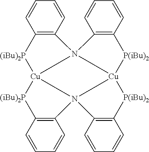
C12=C(C=CC=C1)[(iBu)2P][Cu]13[(iBu)2P]C4=C(C=CC=C4)N14C1=C(C=CC=C1)[P(iBu)2][Cu]41[P(iBu)2]C4=C(C=CC=C4)N231
